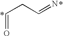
C(=O)CC=N
